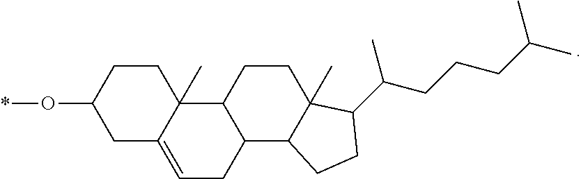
C1CC(O*)CC2=CCC3C(C12C)CCC1(C)C3CCC1C(CCCC(C)C)C
